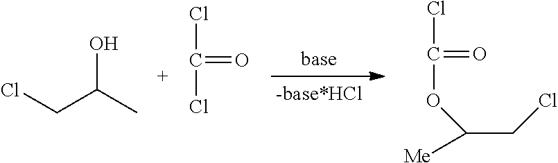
C(OC(CCl)[Me])(=O)Cl.C(Cl)(=O)Cl.C(C(O)C)Cl
